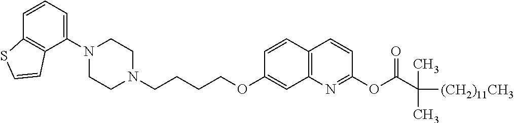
C1N(C2=CC=CC3=C2C=CS3)CCN(CCCCOC2=CC3=C(C=C2)C=CC(OC(C([(CH2)11CH3])(C)C)=O)=N3)C1
